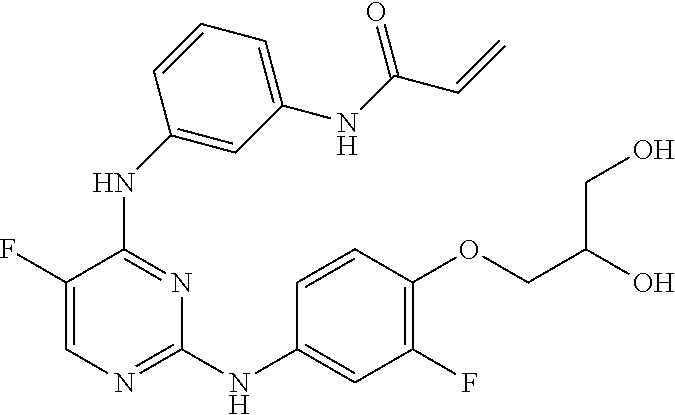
C1=C(F)C(NC2=CC(NC(C=C)=O)=CC=C2)=NC(NC2=CC(F)=C(OCC(O)CO)C=C2)=N1
